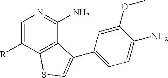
C1=C([R])C2=C(C(N)=N1)C(C1=CC=C(N)C(OC)=C1)=CS2
